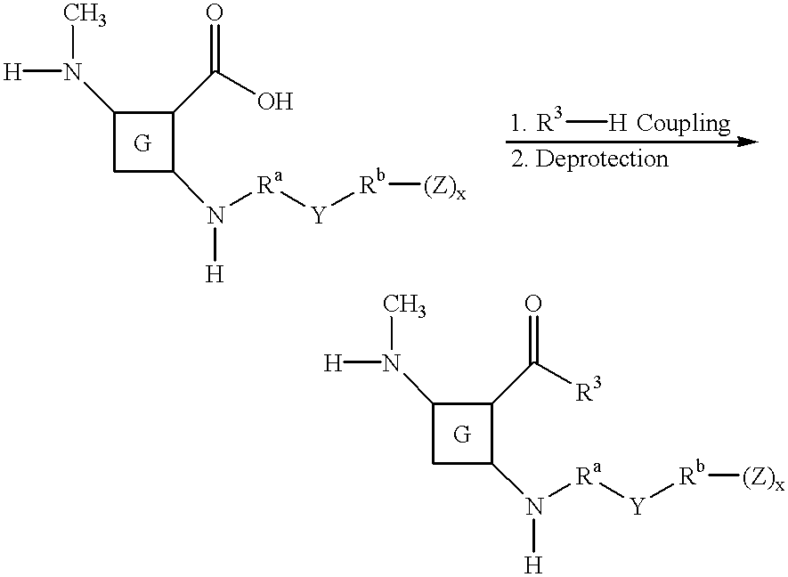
C1(N(C)[H])CC(N([Ra][Y][Rb][(Z)x])[H])C1C(O)=O.[R3][H].C1(N(C)[H])CC(N([Ra][Y][Rb][(Z)x])[H])C1C([R3])=O
